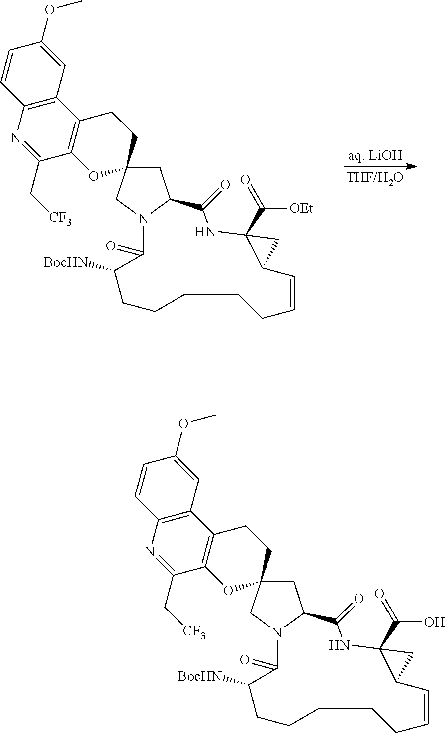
C1C2N(CC13OC1=C(C4=C(C=CC(OC)=C4)N=C1C[CF3])CC3)C(=O)C([BocHN])CCCCCC=CC1C(C([OEt])=O)(NC2=O)C1.C1C2N(CC13OC1=C(C4=C(C=CC(OC)=C4)N=C1C[CF3])CC3)C(=O)C([BocHN])CCCCCC=CC1C(C(O)=O)(NC2=O)C1
